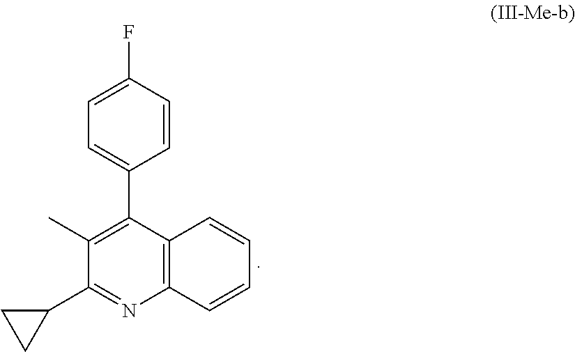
C1(C)=C(C2=CC=C(F)C=C2)C2=C(N=C1C1CC1)C=CC=C2
